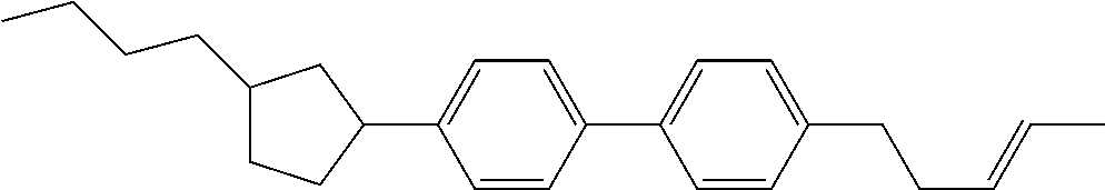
C1(CCCC)CCC(C2=CC=C(C3=CC=C(CCC=CC)C=C3)C=C2)C1
